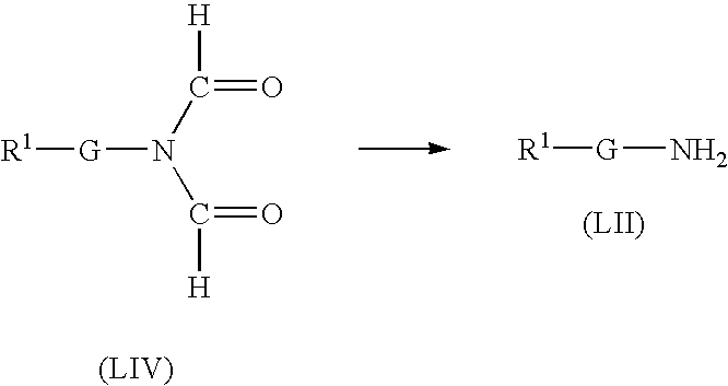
[R1][G]N(C(=O)[H])C(=O)[H].[R1][G]N
